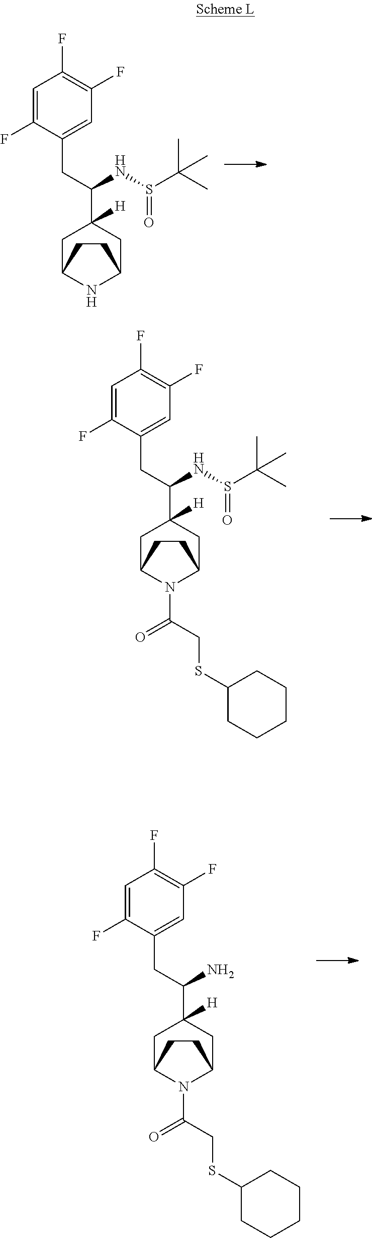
N1C2CC(C(NS(C(C)(C)C)=O)CC3=CC(F)=C(F)C=C3F)([H])CC1CC2.N1(C(CSC2CCCCC2)=O)C2CC(C(NS(C(C)(C)C)=O)CC3=CC(F)=C(F)C=C3F)([H])CC1CC2.N1(C(CSC2CCCCC2)=O)C2CC(C(N)CC3=CC(F)=C(F)C=C3F)([H])CC1CC2
